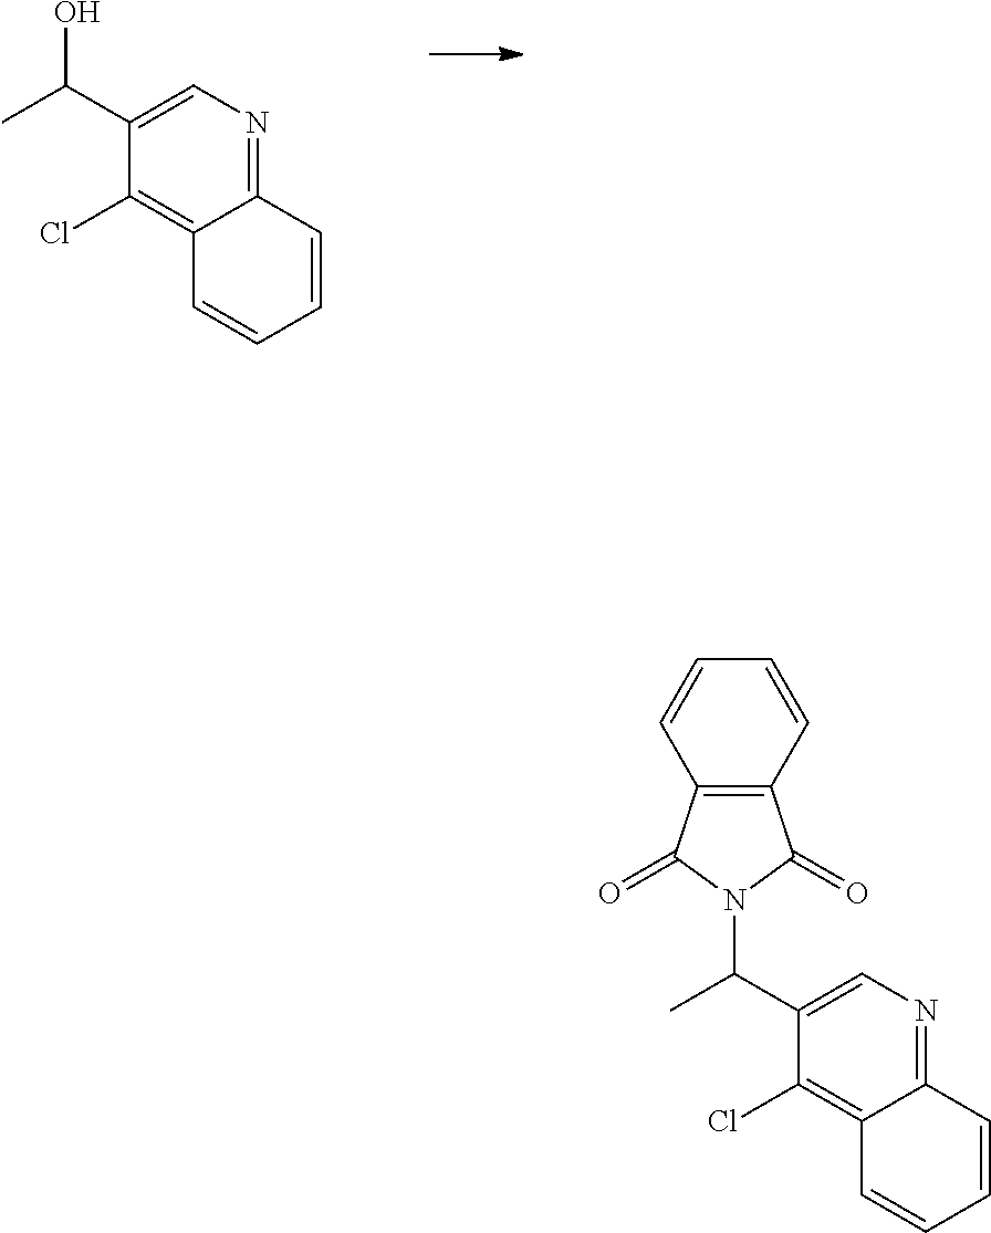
OC(C1=CN=C2C(=C1Cl)C=CC=C2)C.C1=CC2=C(C=C1)C(=O)N(C(C1=CN=C3C(=C1Cl)C=CC=C3)C)C2=O
